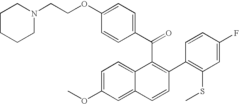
C(C1=C(C2=C(SC)C=C(F)C=C2)C=CC2=CC(OC)=CC=C12)(C1=CC=C(OCCN2CCCCC2)C=C1)=O
